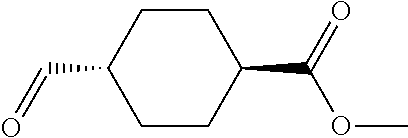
C1CC(C=O)CCC1C(=O)OC
